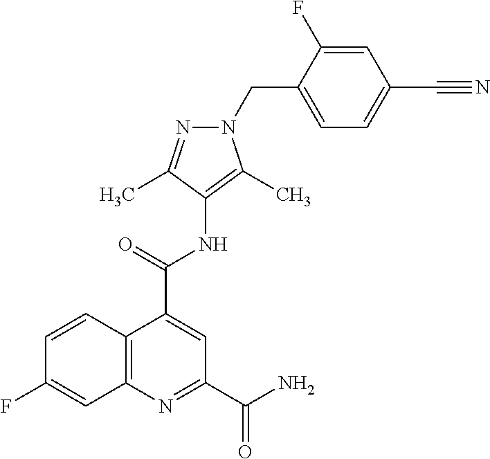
C12=C(N=C(C(=O)N)C=C1C(=O)NC1=C(C)N(CC3=CC=C(C#N)C=C3F)N=C1C)C=C(F)C=C2
